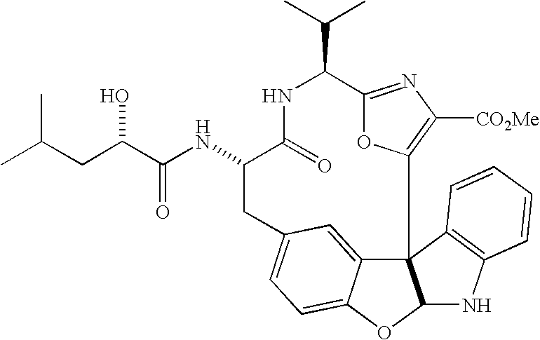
C123C4=CC(=CC=C4OC1NC1=C2C=CC=C1)CC(NC(=O)C(O)CC(C)C)C(=O)NC(C(C)C)C1=NC([CO2Me])=C3O1
